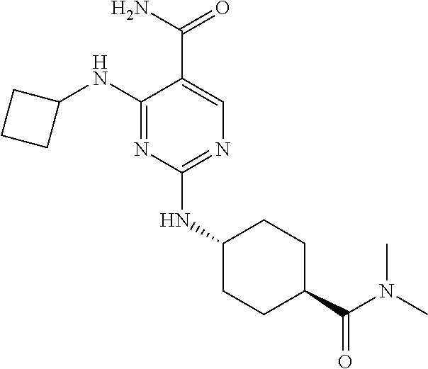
C1(NC2CCC2)=NC(NC2CCC(C(N(C)C)=O)CC2)=NC=C1C(N)=O
